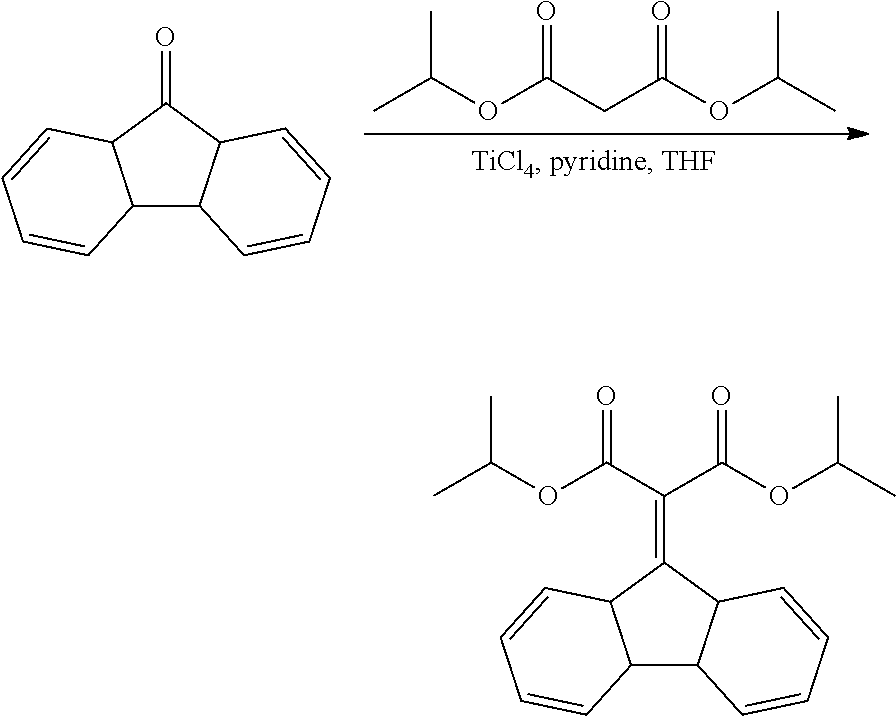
C12C3C(C(=O)C1C=CC=C2)C=CC=C3.C(OC(CC(OC(C)C)=O)=O)(C)C.C12C3C(C(=C(C(OC(C)C)=O)C(OC(C)C)=O)C1C=CC=C2)C=CC=C3
